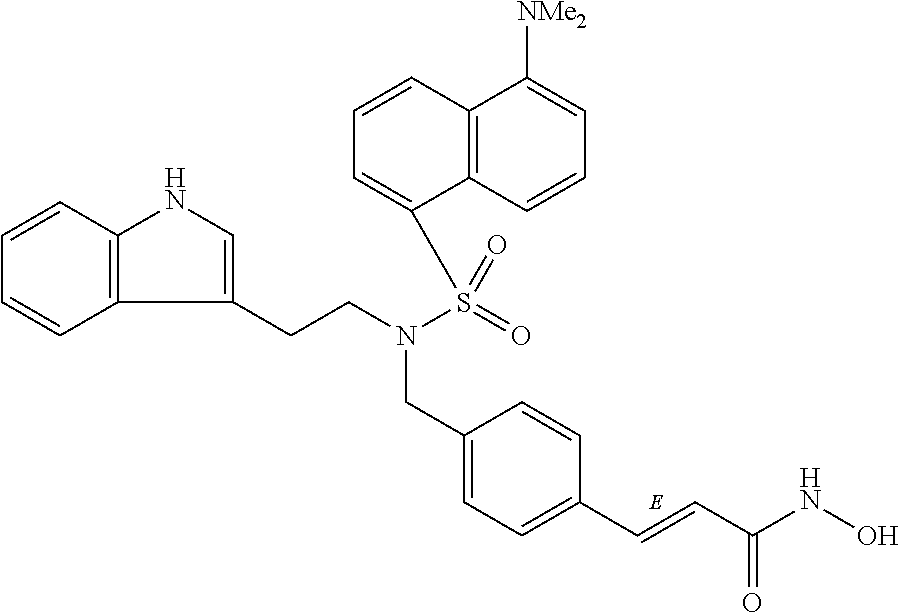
C12=C(C=CC=C1)NC=C2CCN(CC1=CC=C(C=CC(NO)=O)C=C1)S(=O)(=O)C1=CC=CC2=C1C=CC=C2[NMe2]
